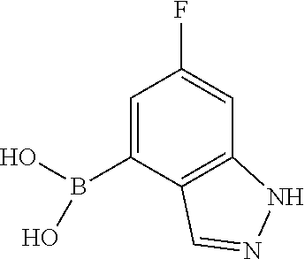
OB(O)C1=CC(F)=CC2=C1C=NN2
